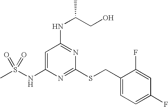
C1=C(NS(C)(=O)=O)N=C(SCC2=CC=C(F)C=C2F)N=C1NC(CO)C
